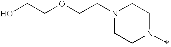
N1(CCOCCO)CCN(C)CC1
